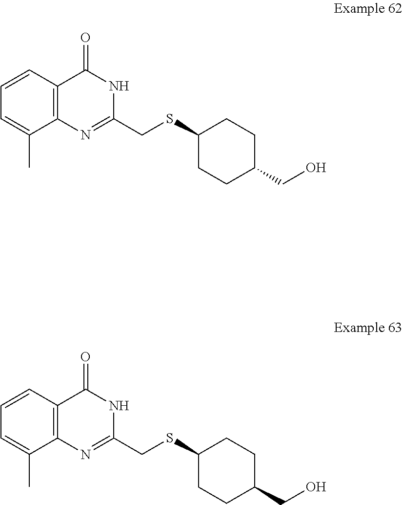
C1(CSC2CCC(CO)CC2)=NC2=C(C=CC=C2C)C(=O)N1.C1(CSC2CCC(CO)CC2)=NC2=C(C=CC=C2C)C(=O)N1
